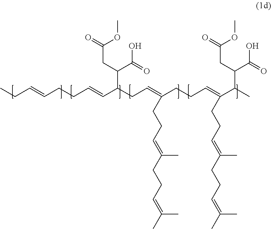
CCC=CCCC=CC(CC=C(CCC=C(C(C)C(C(O)=O)CC(OC)=O)CCC=C(CCC=C(C)C)C)CCC=C(CCC=C(C)C)C)C(C(O)=O)CC(OC)=O
